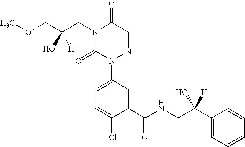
C(C(CN1C(=O)N(C2=CC=C(Cl)C(C(=O)NCC(C3=CC=CC=C3)([H])O)=C2)N=CC1=O)(O)[H])OC
